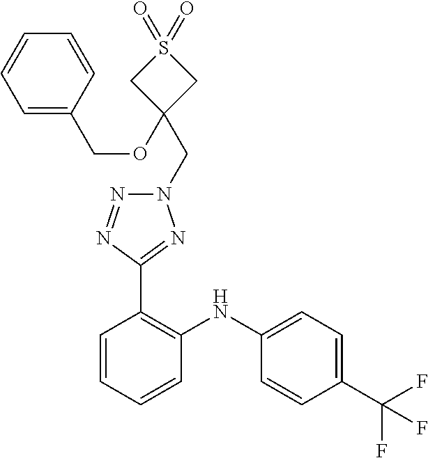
C1=C(NC2=C(C3=NN(CC4(OCC5=CC=CC=C5)CS(=O)(=O)C4)N=N3)C=CC=C2)C=CC(C(F)(F)F)=C1
